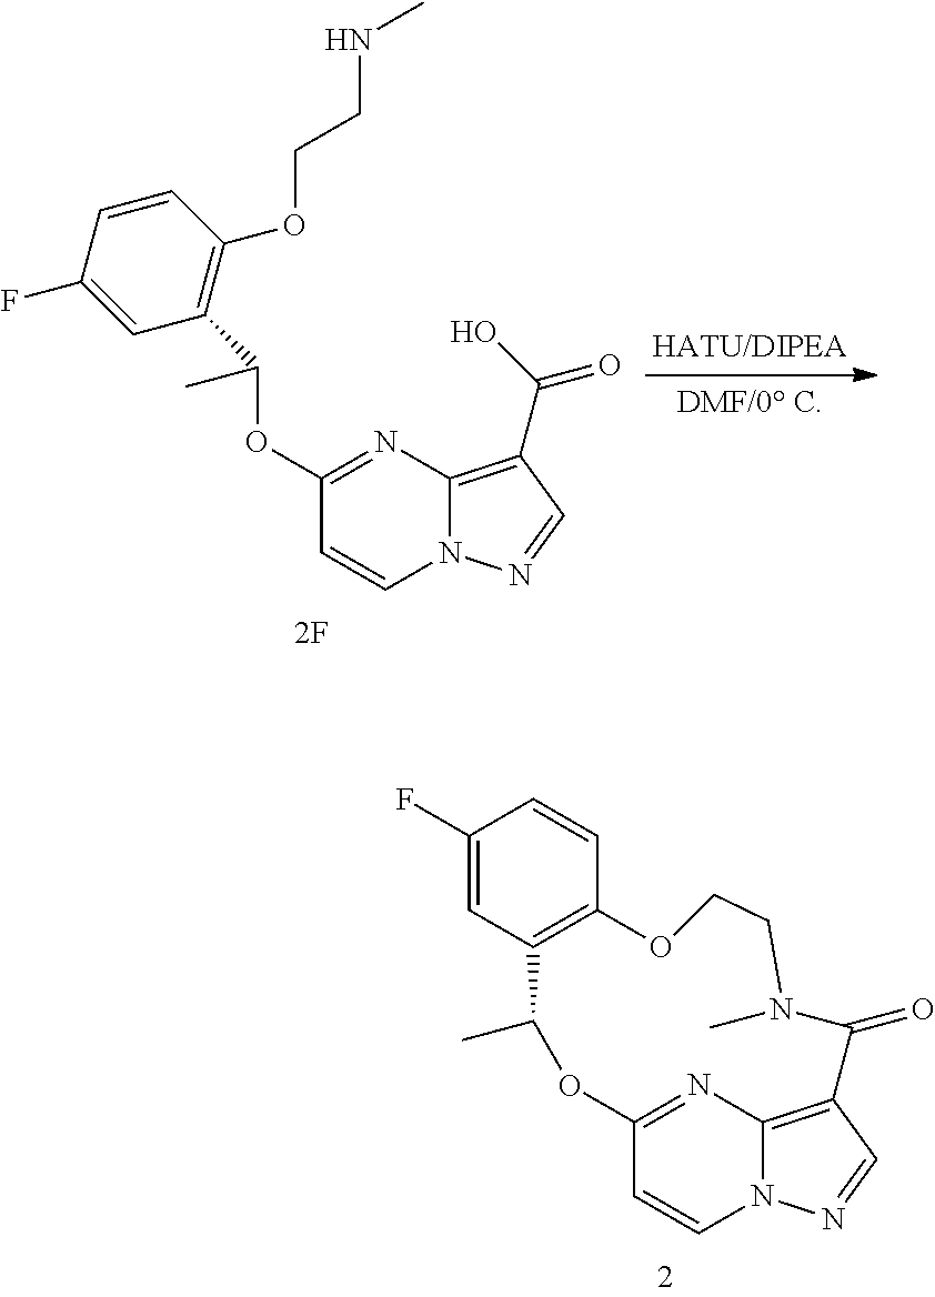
C12=NC3=C(C=NN3C=C1)C(=O)N(C)CCOC1=C(C(C)O2)C=C(F)C=C1.C1(OC(C2=C(OCCNC)C=CC(F)=C2)C)=NC2=C(C(O)=O)C=NN2C=C1
